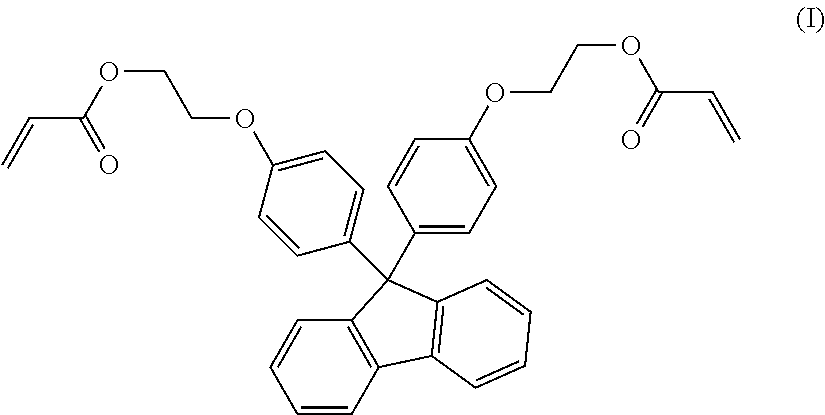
C=CC(=O)OCCOC1=CC=C(C2(C3=CC=C(OCCOC(C=C)=O)C=C3)C3=C(C=CC=C3)C3=C2C=CC=C3)C=C1
